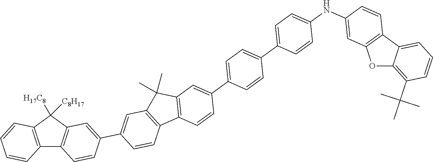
C12=C(C([H17C8])([C8H17])C3=C1C=CC(C1=CC4=C(C=C1)C1=C(C4(C)C)C=C(C4=CC=C(C5=CC=C(NC6=CC7=C(C=C6)C6=CC=CC(C(C)(C)C)=C6O7)C=C5)C=C4)C=C1)=C3)C=CC=C2
